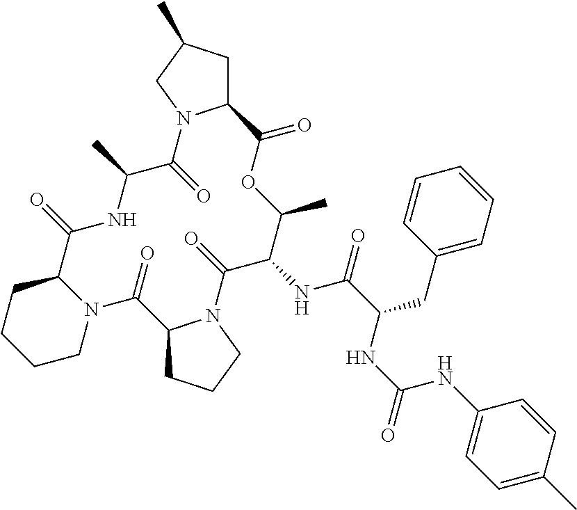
C1N2C(CCC1)C(=O)NC(C)C(=O)N1C(CC(C)C1)C(=O)OC(C)C(NC(=O)C(CC1=CC=CC=C1)NC(NC1=CC=C(C)C=C1)=O)C(=O)N1C(C2=O)CCC1
